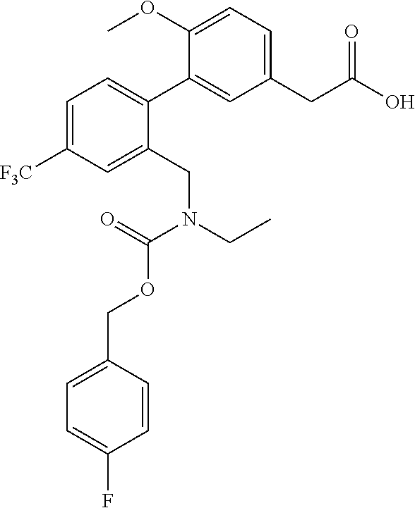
C1([F3C])=CC=C(C2=CC(CC(=O)O)=CC=C2OC)C(CN(C(OCC2=CC=C(F)C=C2)=O)CC)=C1
